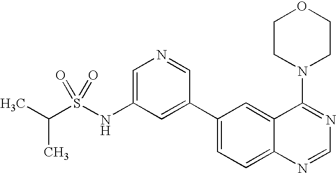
C(S(NC1=CN=CC(C2=CC=C3C(=C2)C(N2CCOCC2)=NC=N3)=C1)(=O)=O)(C)C
